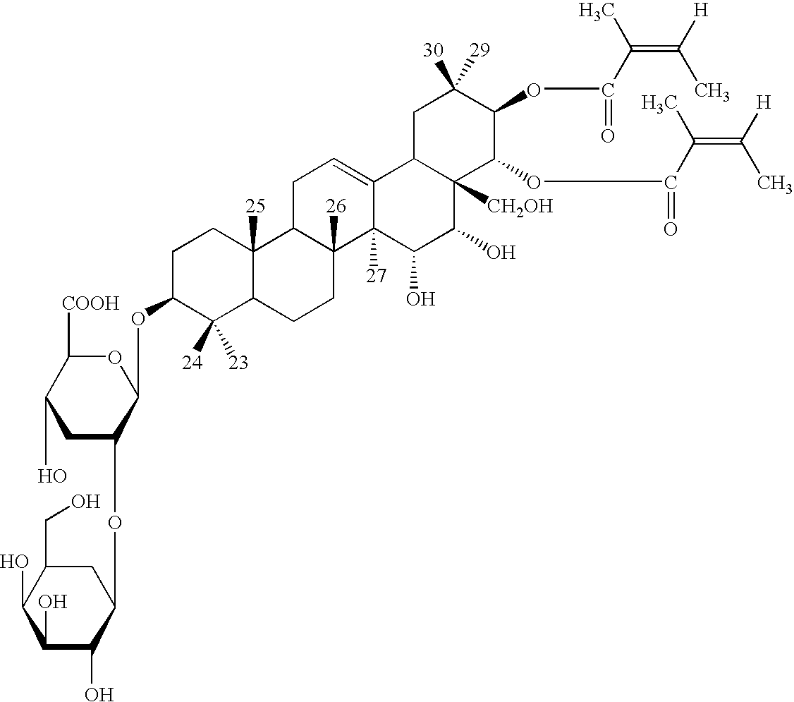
OC1CC(OC2CC(CO)C(O)C(O)C2O)C(OC2C([23])([24])C3C([25])(CC2)C2C([26])(CC3)C3([27])C(=CC2)C2C([CH2OH])(C(O)C3O)C(OC(C(=C(C)[H])C)=O)C(OC(C(=C(C)[H])C)=O)C([29])([30])C2)OC1[COOH]
